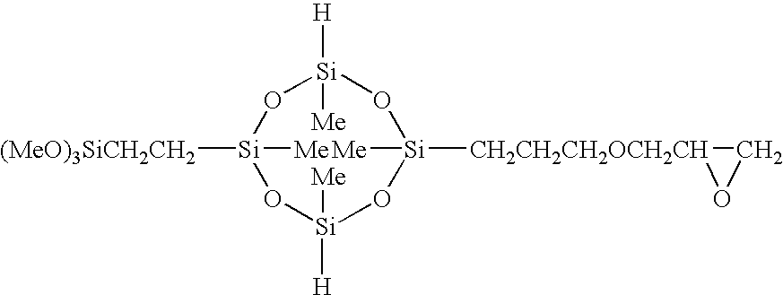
[(MeO)3SiCH2CH2][Si]1([Me])O[Si]([Me])([H])O[Si]([Me])([CH2CH2CH2OCH2CH]2CO2)O[Si]([Me])([H])O1
